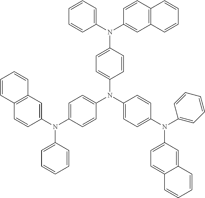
C1(N(C2=CC3=C(C=C2)C=CC=C3)C2=CC=C(N(C3=CC=C(N(C4=CC=CC=C4)C4=CC=C5C(=C4)C=CC=C5)C=C3)C3=CC=C(N(C4=CC5=C(C=C4)C=CC=C5)C4=CC=CC=C4)C=C3)C=C2)=CC=CC=C1
